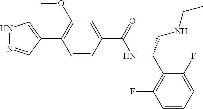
N1N=CC(C2=C(OC)C=C(C(NC(C3=C(F)C=CC=C3F)CNCC)=O)C=C2)=C1
